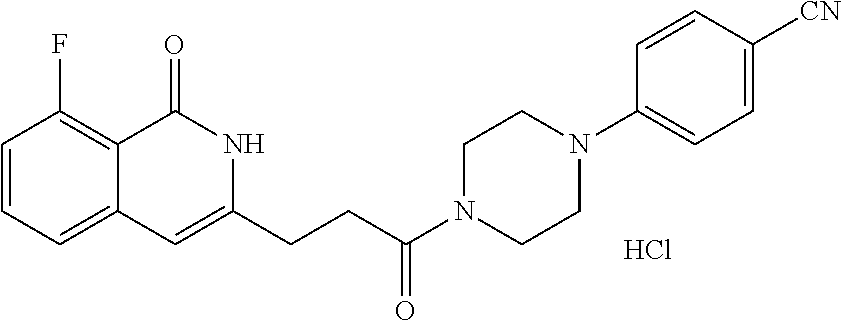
C1=CC=C2C(=C1F)C(=O)NC(CCC(N1CCN(C3=CC=C([CN])C=C3)CC1)=O)=C2.Cl
